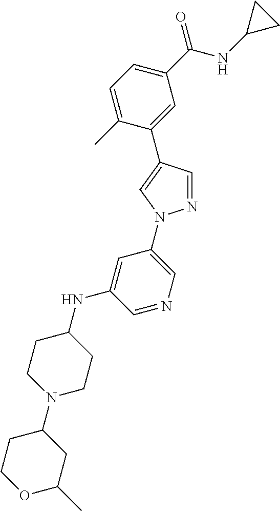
C1(C(NC2CC2)=O)=CC=C(C)C(C2=CN(C3=CN=CC(NC4CCN(C5CCOC(C)C5)CC4)=C3)N=C2)=C1
